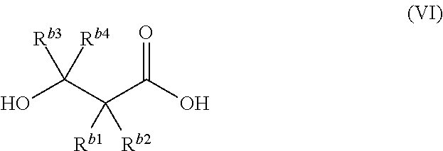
OC([Rb3])([Rb4])C(C(O)=O)([Rb1])[Rb2]
